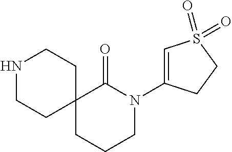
N1CCC2(CC1)CCCN(C1=CS(=O)(=O)CC1)C2=O
